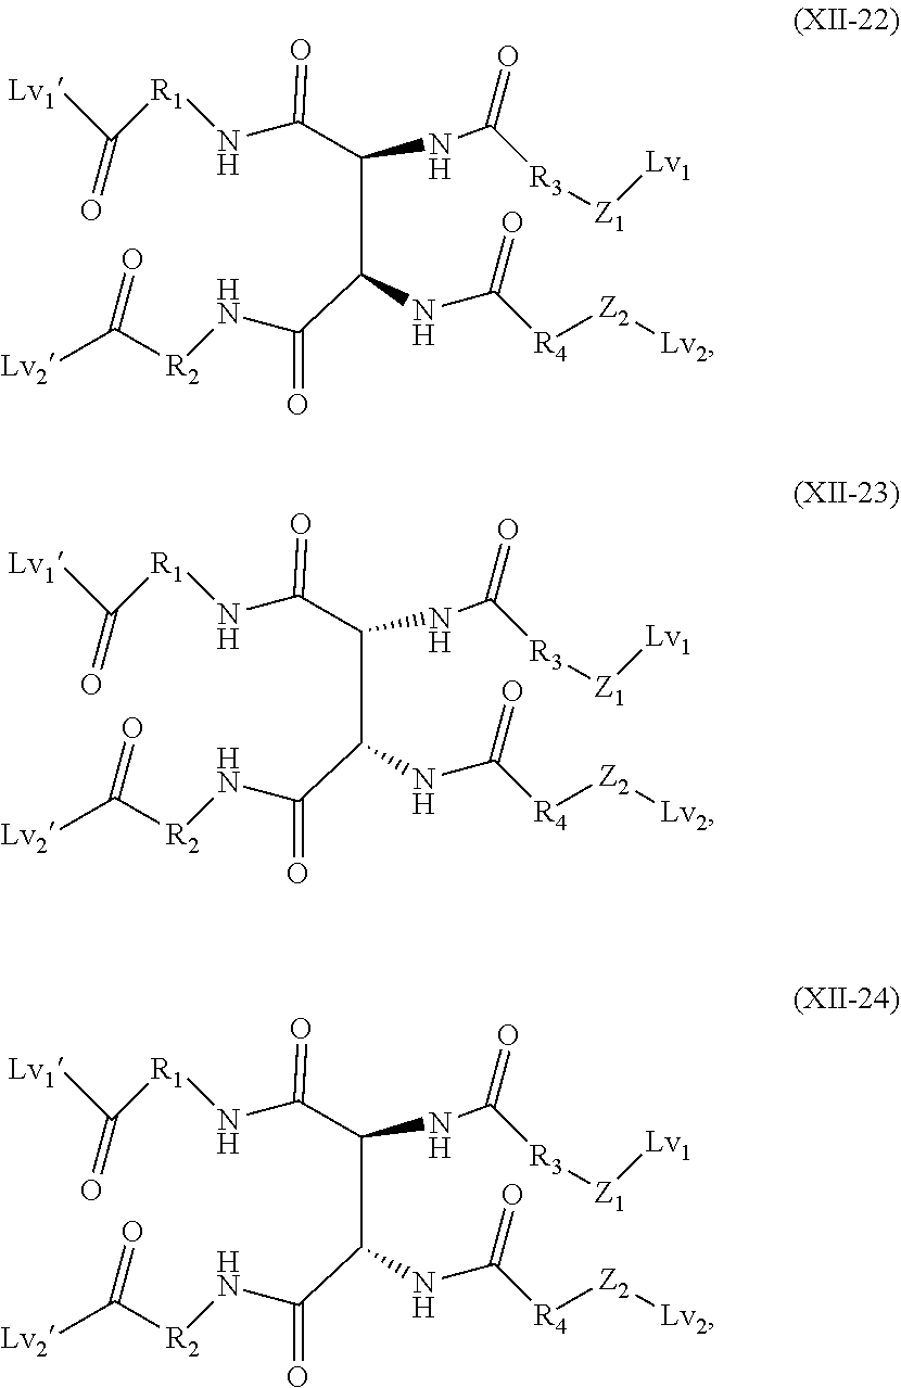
N(C(C(C(C(N[R2]C([Lv2])=O)=O)NC(=O)[R4][Z2][Lv2])NC([R3][Z1][Lv1])=O)=O)[R1]C([Lv1])=O.N(C(C(C(C(N[R2]C([Lv2])=O)=O)NC(=O)[R4][Z2][Lv2])NC([R3][Z1][Lv1])=O)=O)[R1]C([Lv1])=O.N(C(C(C(C(N[R2]C([Lv2])=O)=O)NC(=O)[R4][Z2][Lv2])NC([R3][Z1][Lv1])=O)=O)[R1]C([Lv1])=O
